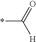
*C(=O)[H]
